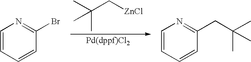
C1=CC=CC(Br)=N1.C([ZnCl])C(C)(C)C.C1=CC=CC(CC(C)(C)C)=N1
